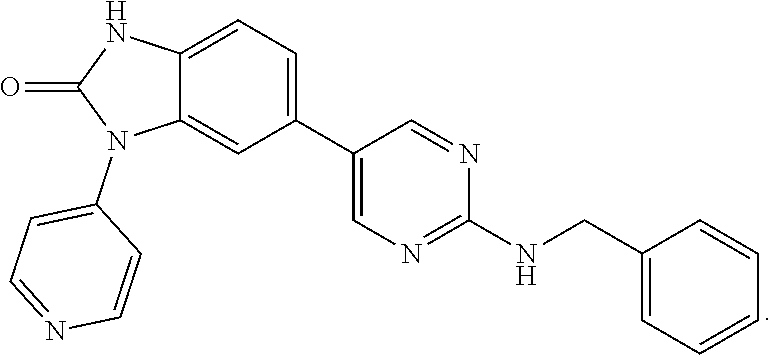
C12=CC=C(C3=CN=C(NCC4=CC=CC=C4)N=C3)C=C1N(C1=CC=NC=C1)C(=O)N2
